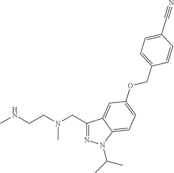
C1(CN(CCNC)C)=NN(C(C)C)C2=CC=C(OCC3=CC=C(C#N)C=C3)C=C12
